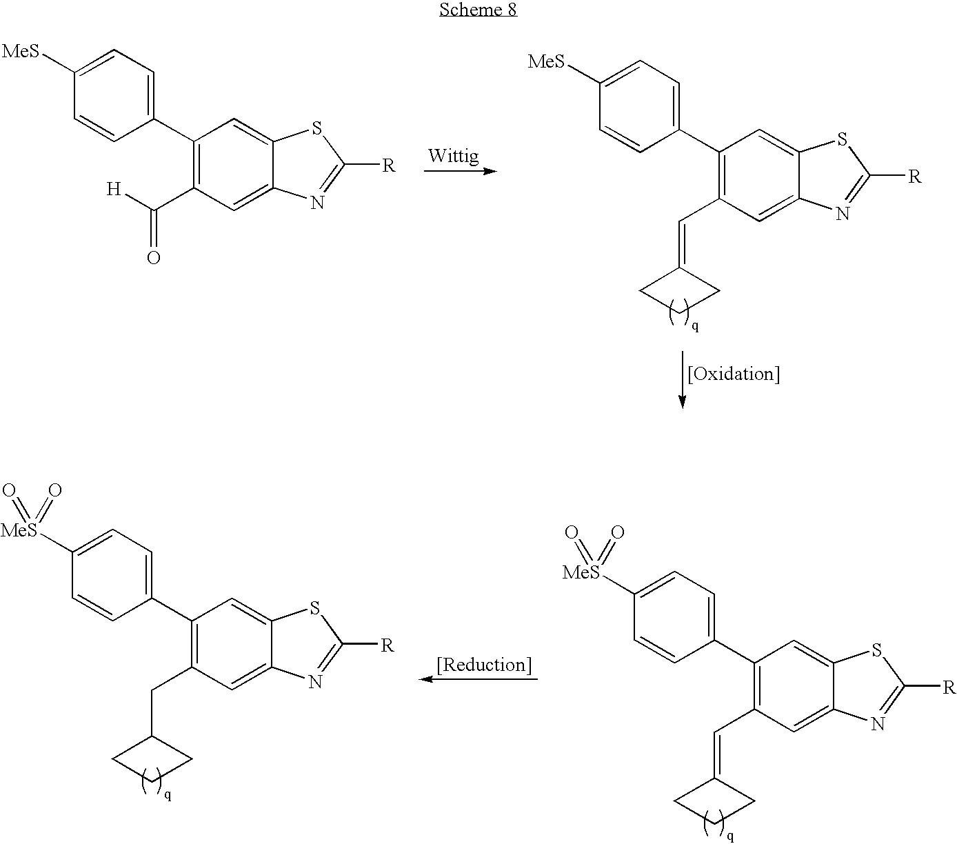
C1=C(C2=C(C=C3CCC3)C=C3C(=C2)SC([R])=N3)C=CC([MeS])=C1.C1(C2=C(C([H])=O)C=C3C(=C2)SC([R])=N3)=CC=C([MeS])C=C1.C1(C2=C(CC3CCC3)C=C3C(=C2)SC([R])=N3)=CC=C([MeS](=O)=O)C=C1.C1=C(C2=C(C=C3CCC3)C=C3C(=C2)SC([R])=N3)C=CC([MeS](=O)=O)=C1
